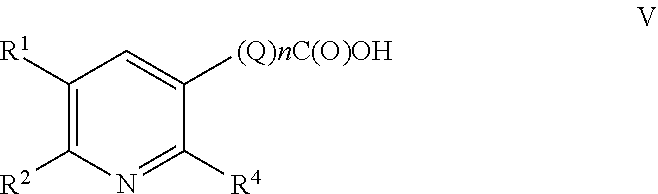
C1([R1])=C([R2])N=C([R4])C([(Q)nC(O)OH])=C1
